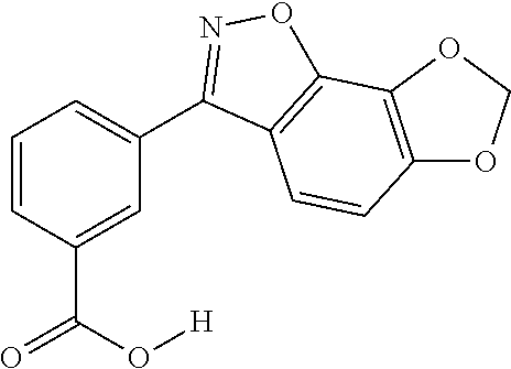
C1=C(C(O[H])=O)C=CC=C1C1=NOC2=C1C=CC1=C2OCO1
